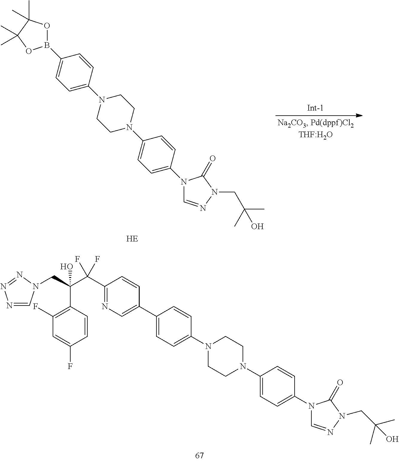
C(C(C(C1=NC=C(C2=CC=C(N3CCN(C4=CC=C(N5C=NN(CC(C)(C)O)C5=O)C=C4)CC3)C=C2)C=C1)(F)F)(C1=C(F)C=C(F)C=C1)O)N1C=NN=N1.[HE].C1(B2OC(C)(C)C(C)(C)O2)=CC=C(N2CCN(C3=CC=C(N4C=NN(CC(C)(C)O)C4=O)C=C3)CC2)C=C1
